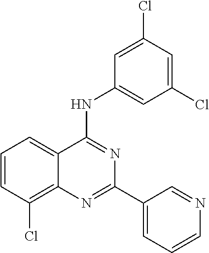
C1=CC(Cl)=C2C(=C1)C(NC1=CC(Cl)=CC(Cl)=C1)=NC(C1=CC=CN=C1)=N2
